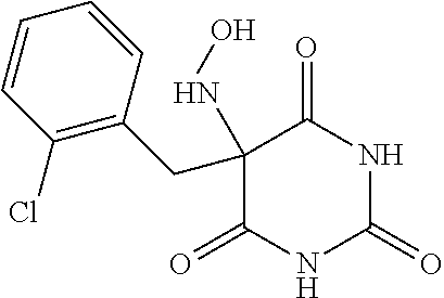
C1(=O)NC(=O)NC(=O)C1(NO)CC1=C(Cl)C=CC=C1
